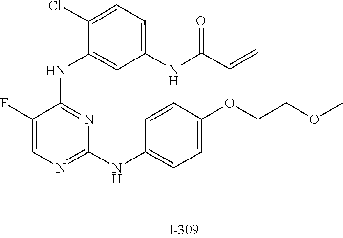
C1(F)=CN=C(NC2=CC=C(OCCOC)C=C2)N=C1NC1=CC(NC(C=C)=O)=CC=C1Cl
